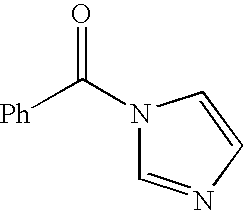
[Ph]C(N1C=NC=C1)=O
